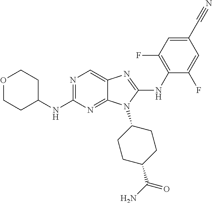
N1=C(NC2CCOCC2)N=C2C(=C1)N=C(NC1=C(F)C=C(C#N)C=C1F)N2C1CCC(C(N)=O)CC1
